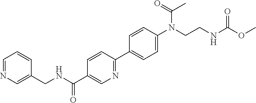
C1=CC(C2=CC=C(N(CCNC(OC)=O)C(=O)C)C=C2)=NC=C1C(NCC1=CN=CC=C1)=O
